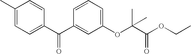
C1(C)=CC=C(C(C2=CC(OC(C(OCC)=O)(C)C)=CC=C2)=O)C=C1
